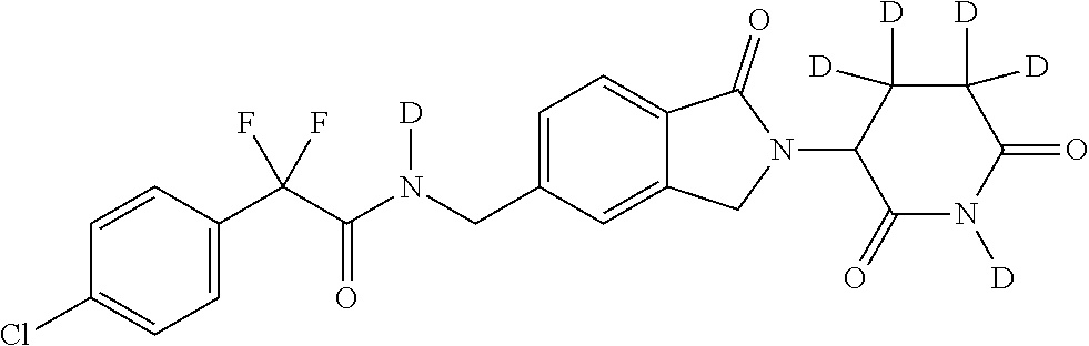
C1=CC(C(C(N(CC2=CC=C3C(=C2)CN(C2C(=O)N([D])C(=O)C([D])([D])C2([D])[D])C3=O)[D])=O)(F)F)=CC=C1Cl
